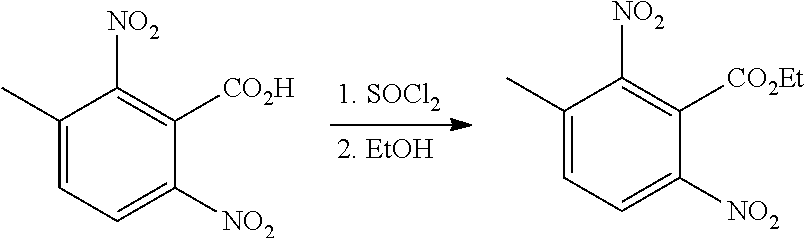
C1([NO2])=CC=C(C)C([NO2])=C1[CO2H].C1([NO2])=CC=C(C)C([NO2])=C1[CO2Et]
